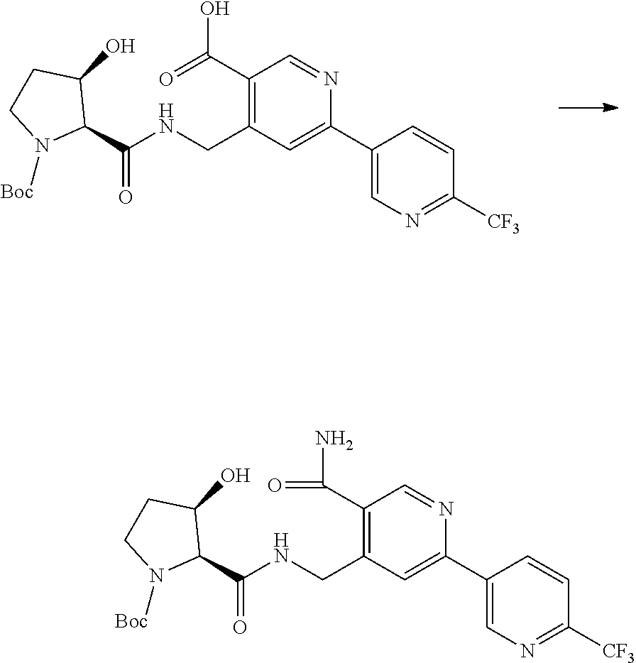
C1(C2=CC(CNC(C3C(O)CCN3[Boc])=O)=C(C(=O)O)C=N2)=CN=C([CF3])C=C1.C1(C2=CC(CNC(C3C(O)CCN3[Boc])=O)=C(C(=O)N)C=N2)=CN=C([CF3])C=C1
